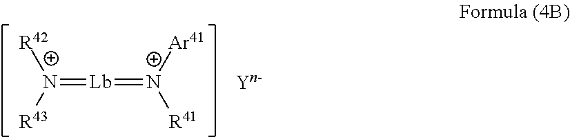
N(=[Lb]=[N+]([Ar41])[R41])([R43])[R42]
